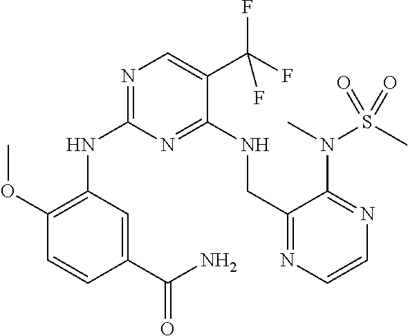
N1=C(NC2=C(OC)C=CC(C(N)=O)=C2)N=C(NCC2=NC=CN=C2N(C)S(C)(=O)=O)C(C(F)(F)F)=C1
